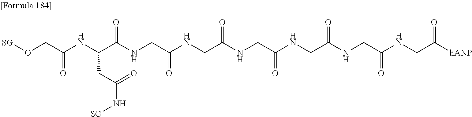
O(CC(NC(C(NCC(NCC(=O)NCC(=O)NCC(=O)NCC(=O)NCC([hANP])=O)=O)=O)CC(N[SG])=O)=O)[SG]
